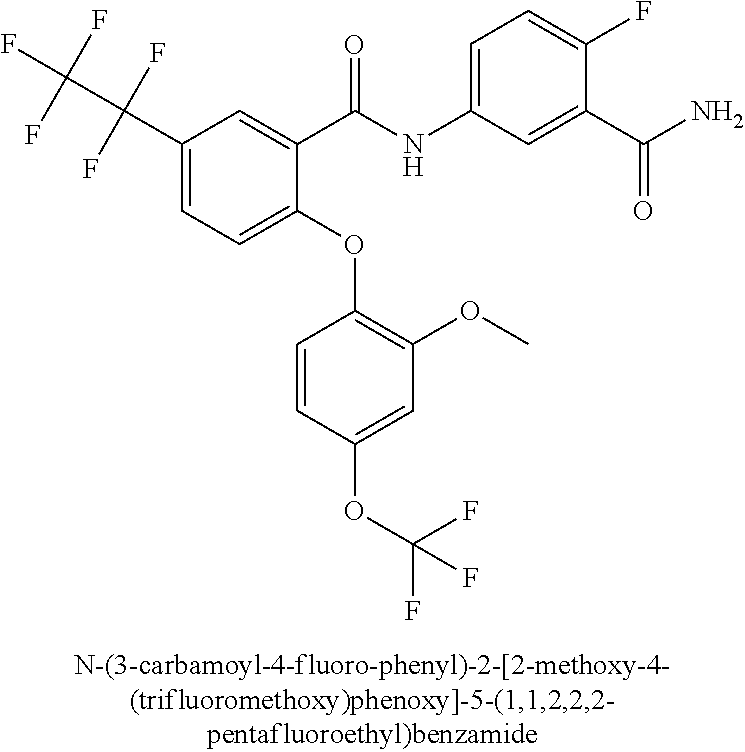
C1(C(F)(F)C(F)(F)F)=CC=C(OC2=C(OC)C=C(OC(F)(F)F)C=C2)C(C(NC2=CC=C(F)C(C(N)=O)=C2)=O)=C1
